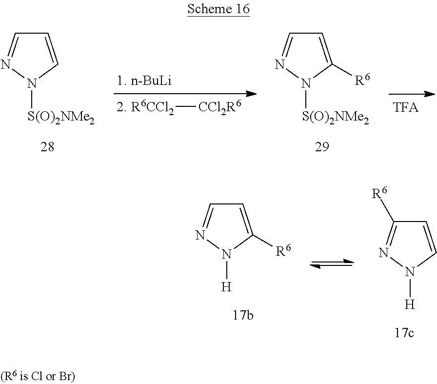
C1=CN([S(O)2NMe2])N=C1.C1=C([R6])N([S(O)2NMe2])N=C1.[R6CCl2][CCl2R6].C1=C([R6])N([H])N=C1.C1=CN([H])N=C1[R6]
